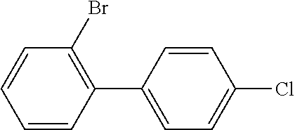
C1=CC=CC(C2=CC=C(Cl)C=C2)=C1Br
